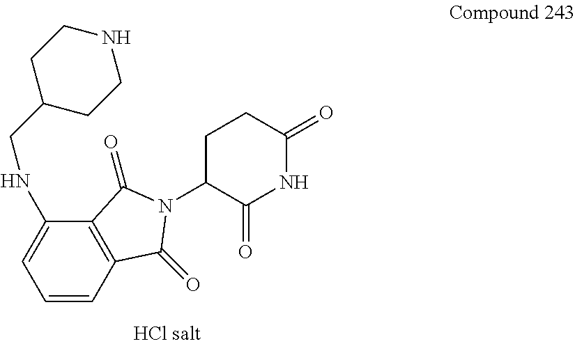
C12=C(C(=O)N(C3C(=O)NC(=O)CC3)C1=O)C(NCC1CCNCC1)=CC=C2
